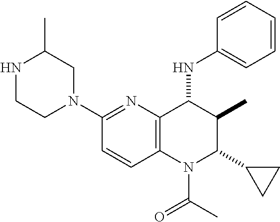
C1(N2CC(C)NCC2)=NC2=C(C=C1)N(C(C)=O)C(C1CC1)C(C)C2NC1=CC=CC=C1
